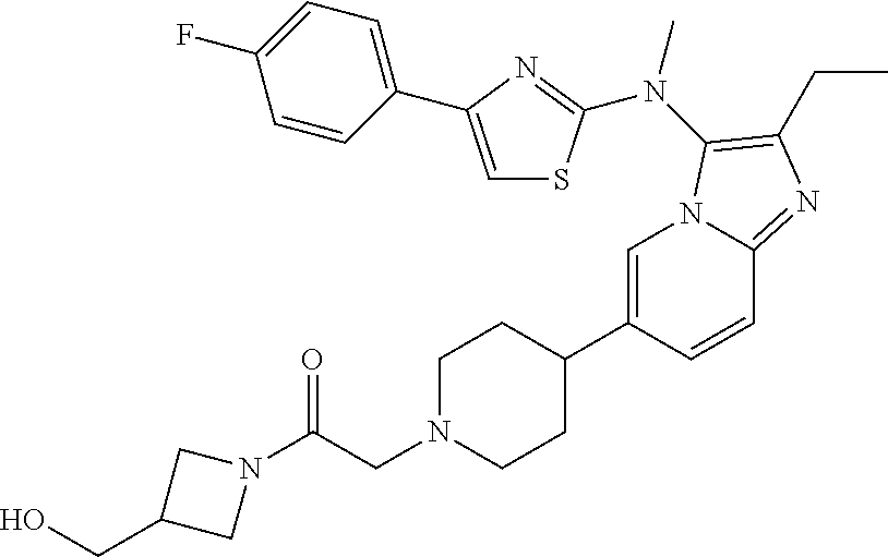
C1=C(C2CCN(CC(=O)N3CC(CO)C3)CC2)C=CC2=NC(CC)=C(N(C)C3=NC(C4=CC=C(F)C=C4)=CS3)N12
